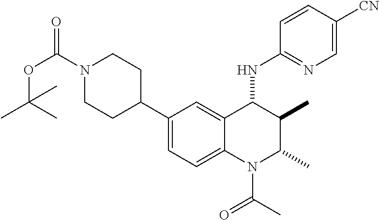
C1(C2CCN(C(OC(C)(C)C)=O)CC2)=CC=C2C(=C1)C(NC1=NC=C([CN])C=C1)C(C)C(C)N2C(=O)C
